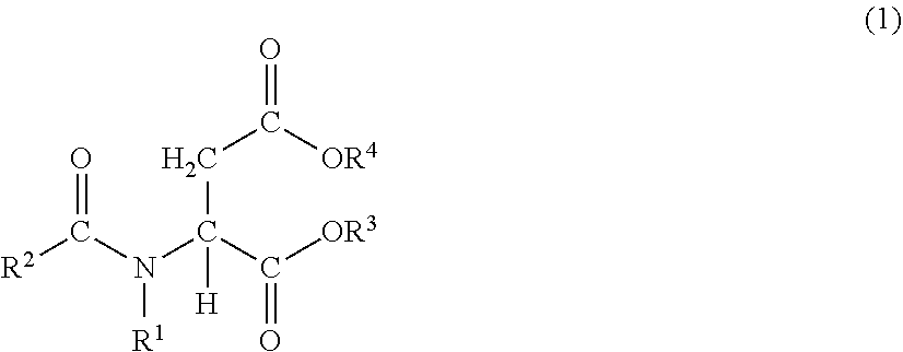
[R2]C(N(C(C([OR3])=O)(CC(=O)[OR4])[H])[R1])=O
